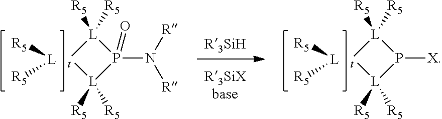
[L]([R5])[R5].[t]1[L]([R5])([R5])P(N([R])[R])(=O)[L]1([R5])[R5].[t]1[L]([R5])([R5])P([X])[L]1([R5])[R5].[L]([R5])[R5]
